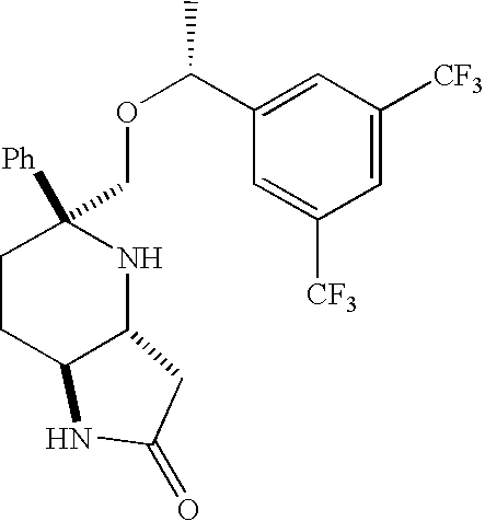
C1=C([CF3])C=C(C(OCC2([Ph])CCC3C(N2)CC(=O)N3)C)C=C1[CF3]
